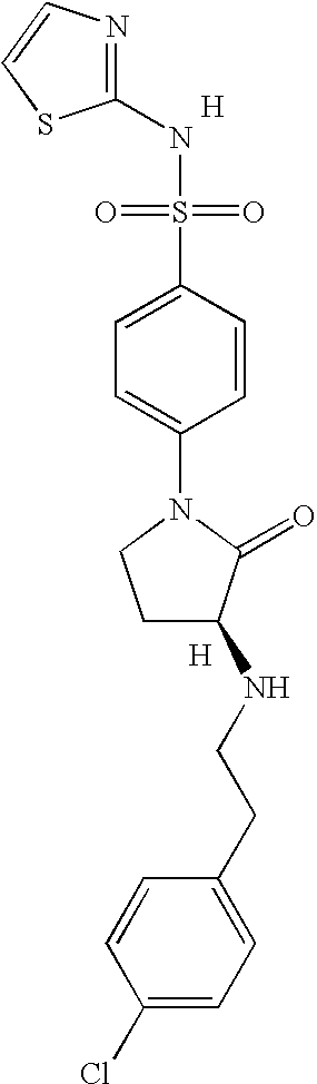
N1=C(NS(=O)(=O)C2=CC=C(N3CCC(NCCC4=CC=C(Cl)C=C4)C3=O)C=C2)SC=C1.[H].[H]
